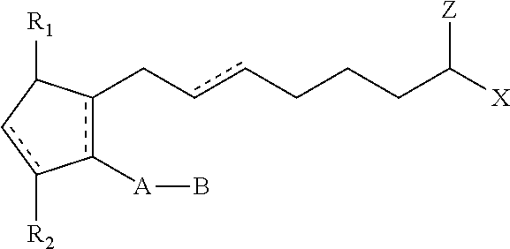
c1([A]B)c(CccCCCC([Z])[X])C([R1])cc-1[R2]
